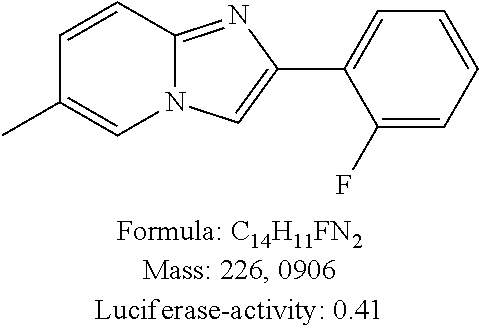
C1=CC2=NC(C3=CC=CC=C3F)=CN2C=C1C
